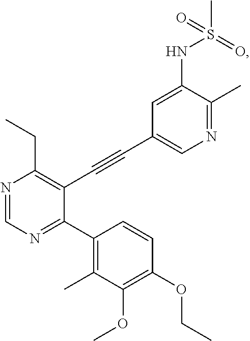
N1=CN=C(C2=C(C)C(OC)=C(OCC)C=C2)C(C#CC2=CN=C(C)C(NS(C)(=O)=O)=C2)=C1CC
